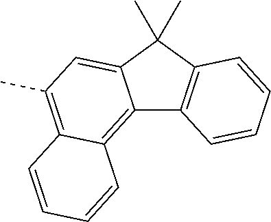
C12=C3C(=C(C)C=C1C(C)(C)C1=C2C=CC=C1)C=CC=C3
